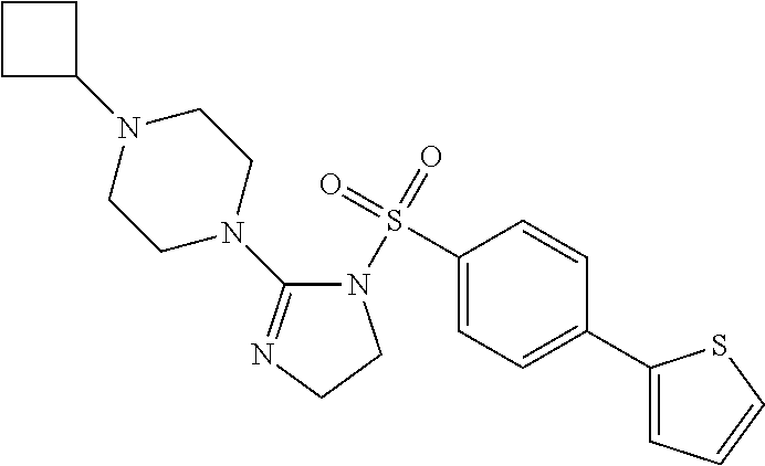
C1(S(=O)(=O)N2C(N3CCN(C4CCC4)CC3)=NCC2)=CC=C(C2=CC=CS2)C=C1
